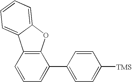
C12=C(C=CC=C1C1=CC=C([TMS])C=C1)C1=CC=CC=C1O2
